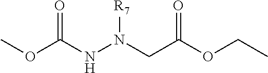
O(C(NN(CC(OCC)=O)[R7])=O)C
